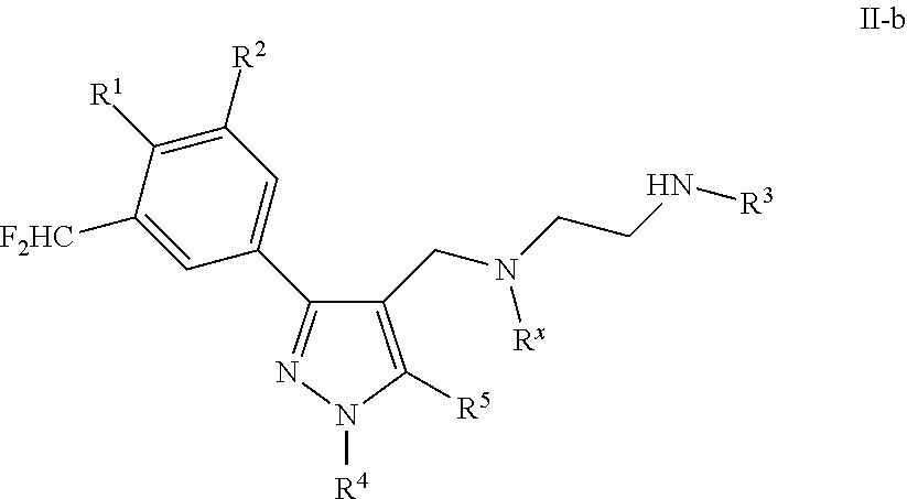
C1(CN(CCN[R3])[Rx])=C([R5])N([R4])N=C1C1=CC([R2])=C([R1])C([F2HC])=C1
